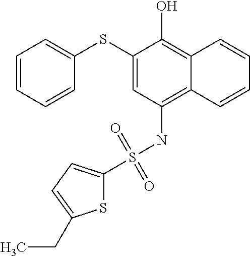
C1(SC2=CC=CC=C2)=CC(NS(C2=CC=C(CC)S2)(=O)=O)=C2C(=C1O)C=CC=C2
